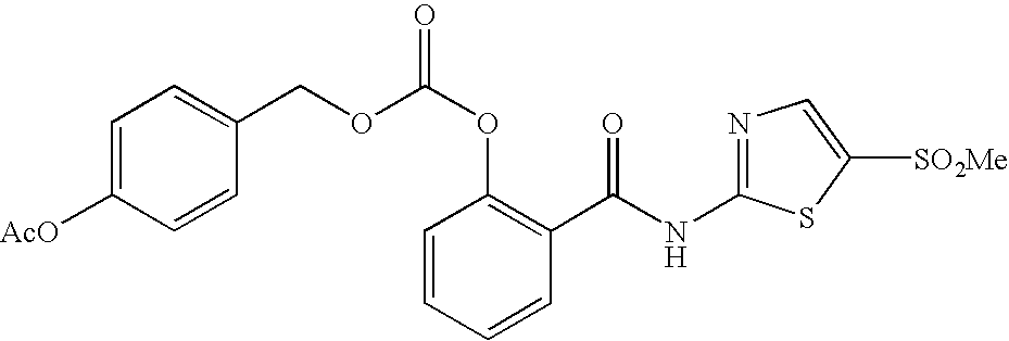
C1=CC=CC(C(NC2=NC=C([SO2Me])S2)=O)=C1OC(OCC1=CC=C([AcO])C=C1)=O
